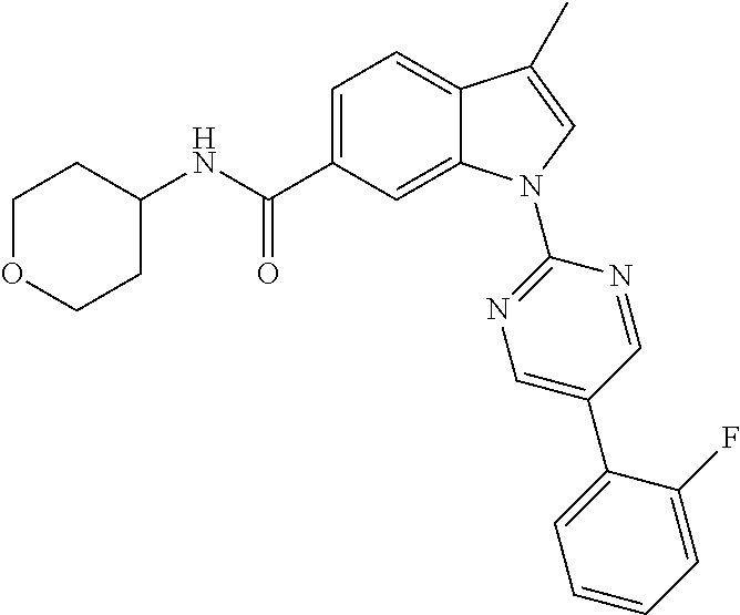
C1(NC(C2=CC=C3C(=C2)N(C2=NC=C(C4=CC=CC=C4F)C=N2)C=C3C)=O)CCOCC1
